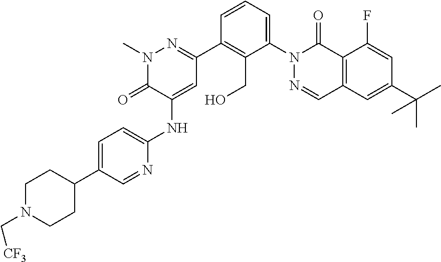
N1=CC(C2CCN(C[CF3])CC2)=CC=C1NC1=CC(C2=C(CO)C(N3N=CC4=C(C3=O)C(F)=CC(C(C)(C)C)=C4)=CC=C2)=NN(C)C1=O
